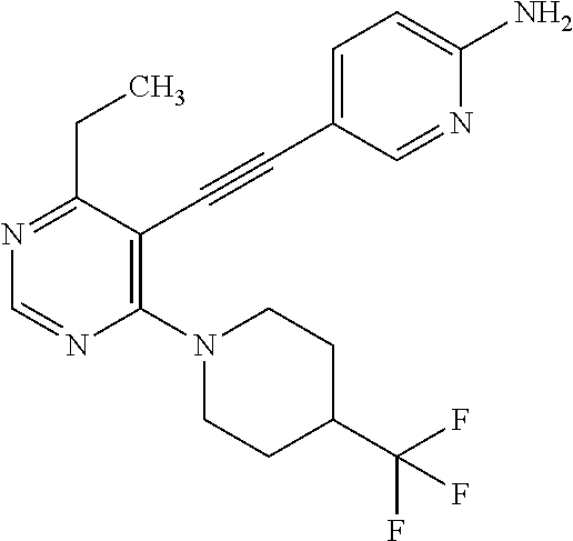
N1=C(CC)C(C#CC2=CC=C(N)N=C2)=C(N2CCC(C(F)(F)F)CC2)N=C1
